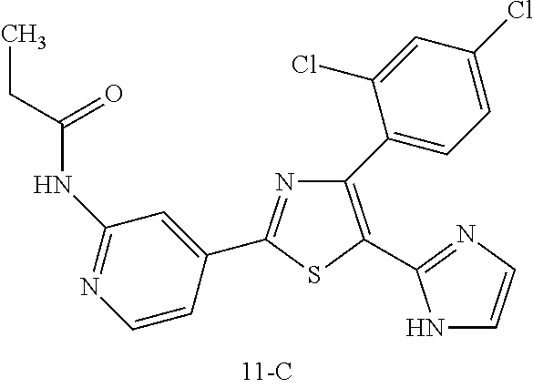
C1(C2=CC=C(Cl)C=C2Cl)=C(C2=NC=CN2)SC(C2=CC(NC(CC)=O)=NC=C2)=N1
